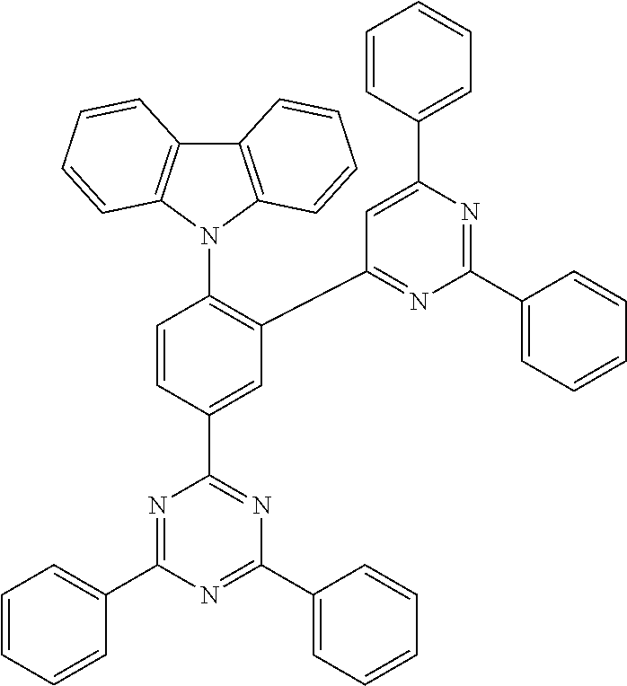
C12=C(N(C3=C(C4=NC(C5=CC=CC=C5)=NC(C5=CC=CC=C5)=C4)C=C(C4=NC(C5=CC=CC=C5)=NC(C5=CC=CC=C5)=N4)C=C3)C3=C1C=CC=C3)C=CC=C2
